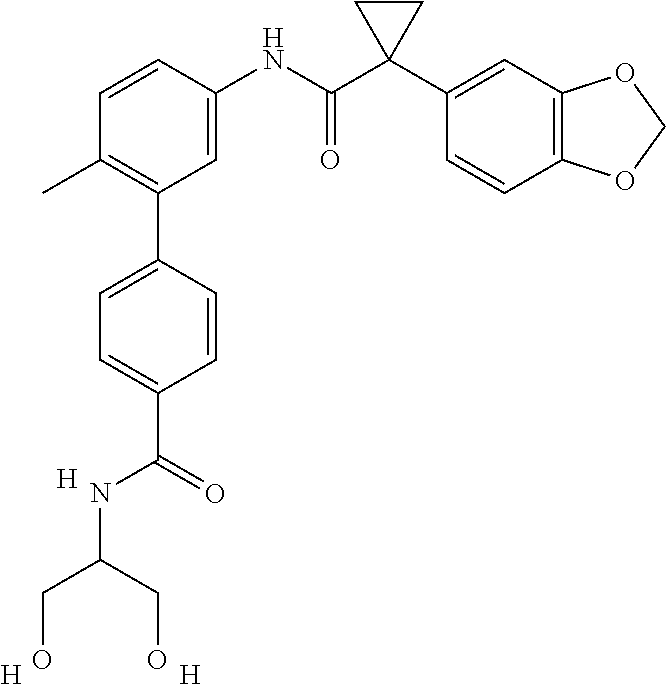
C1=C(NC(C2(C3=CC4=C(C=C3)OCO4)CC2)=O)C=CC(C)=C1C1=CC=C(C(=O)NC(CO)CO)C=C1.[H].[H].[H]
